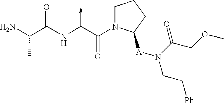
C(N)(C(NC(C(N1CCCC1[A]N(CC[Ph])C(COC)=O)=O)->C)=O)C
